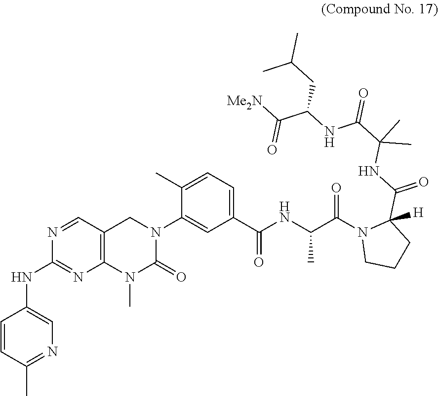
C1=CC(C)=NC=C1NC1=NC2=C(C=N1)CN(C1=CC(C(NC(C(N3CCCC3(C(NC(C(=O)NC(C([Me2N])=O)CC(C)C)(C)C)=O)[H])=O)C)=O)=CC=C1C)C(=O)N2C
